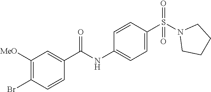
C1([MeO])=C(Br)C=CC(C(NC2=CC=C(S(N3CCCC3)(=O)=O)C=C2)=O)=C1
